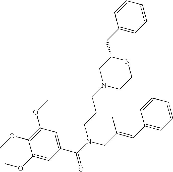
C1(C(=O)N(CCCN2CCNC(CC3=CC=CC=C3)C2)CC(C)=CC2=CC=CC=C2)=CC(OC)=C(OC)C(OC)=C1
